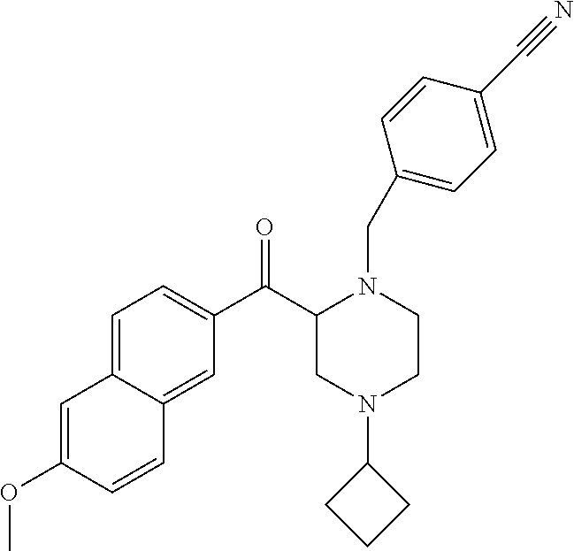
C1=C(OC)C=CC2=CC(C(C3CN(C4CCC4)CCN3CC3=CC=C(C#N)C=C3)=O)=CC=C12
